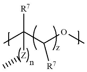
C([R7])(C)([Z]C)C(OC)[R7]
